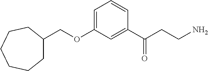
C1(COC2=CC=CC(C(CCN)=O)=C2)CCCCCC1
